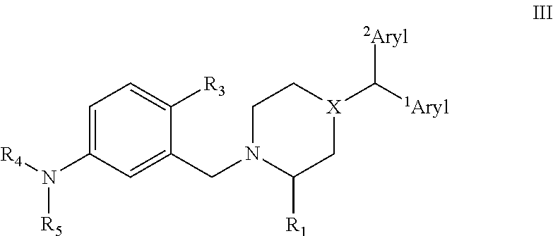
C1=C(N([R5])[R4])C=C(CN2CC[X](C([1Aryl])[2Aryl])CC2[R1])C([R3])=C1
